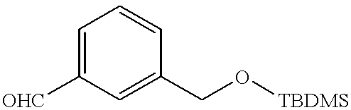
C1=C([OHC])C=C(CO[TBDMS])C=C1
